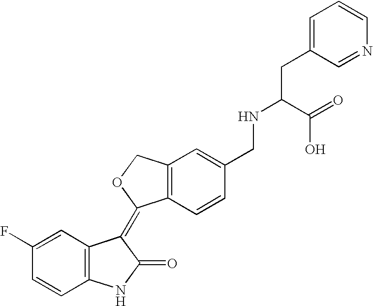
C1=C(F)C=CC2=C1C(=C1C3=C(C=C(CNC(CC4=CC=CN=C4)C(=O)O)C=C3)CO1)C(=O)N2
